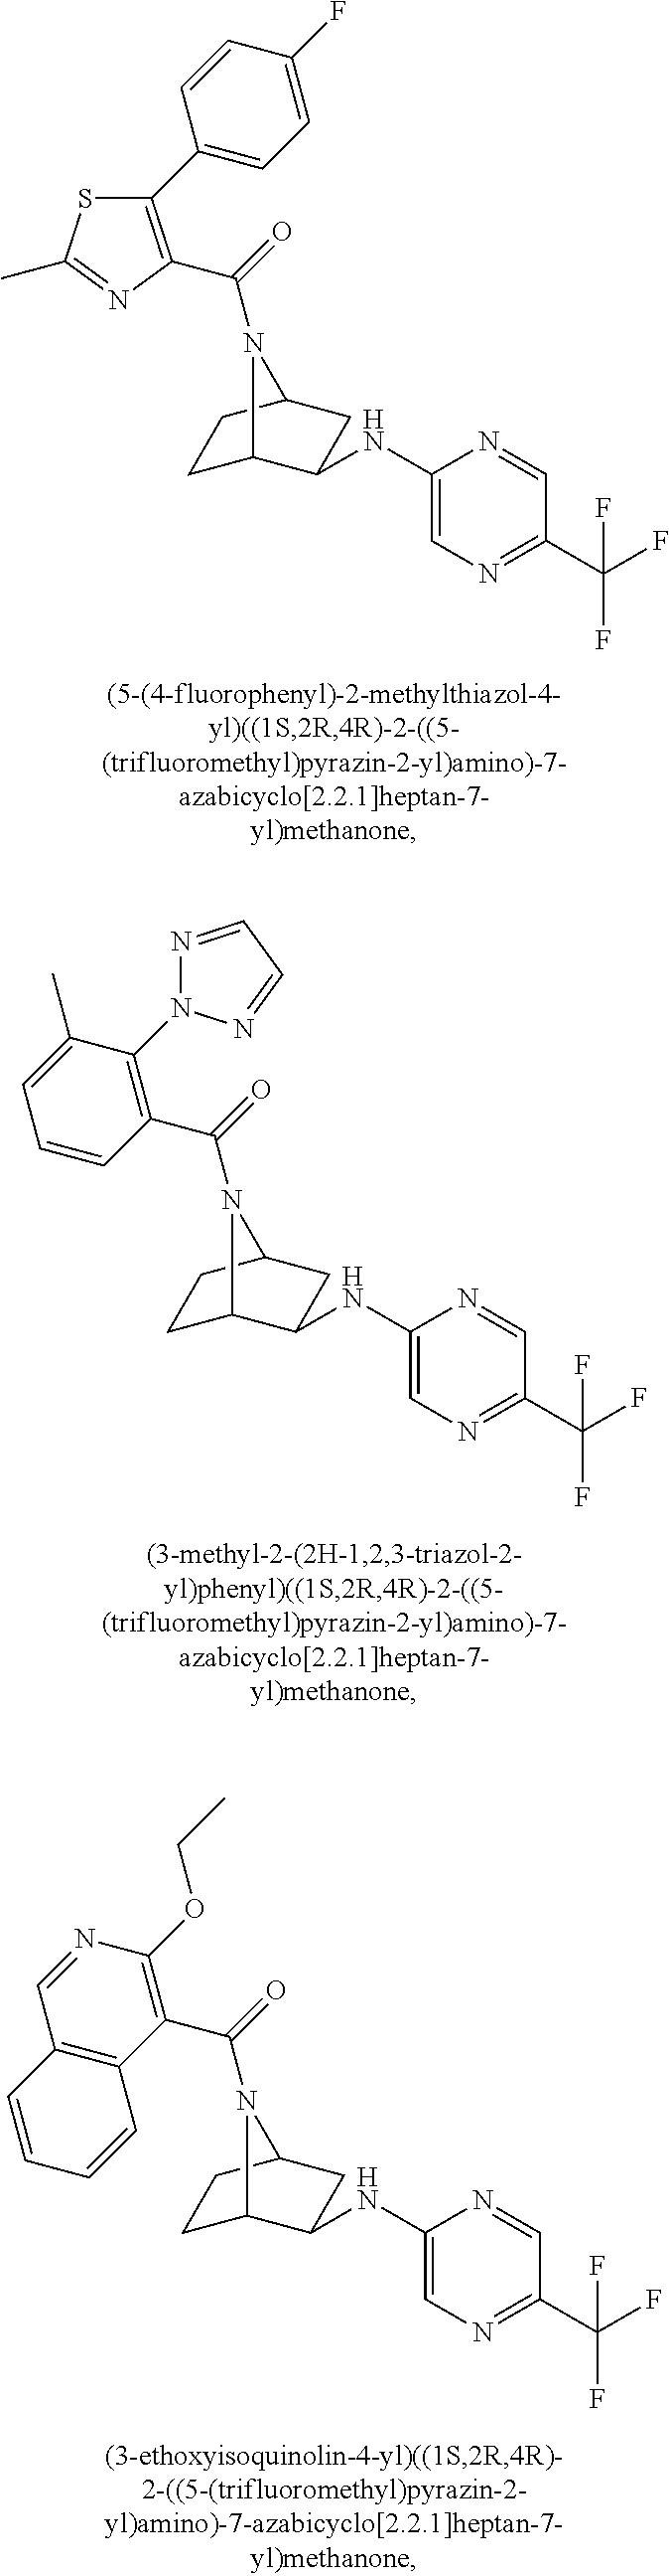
C1(C2=CC=C(F)C=C2)=C(C(=O)N2C3CCC2CC3NC2=CN=C(C(F)(F)F)C=N2)N=C(C)S1.C1(C(=O)N2C3CCC2CC3NC2=CN=C(C(F)(F)F)C=N2)=C(N2N=CC=N2)C(C)=CC=C1.C1=CC=CC2=C1C(C(=O)N1C3CCC1CC3NC1=CN=C(C(F)(F)F)C=N1)=C(OCC)N=C2
